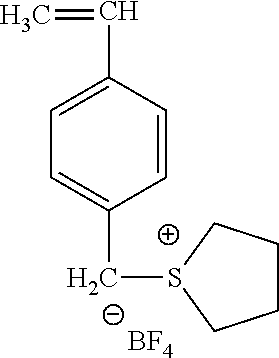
C1=CC(C=C)=CC=C1C[S+]1CCCC1.[BF4]
